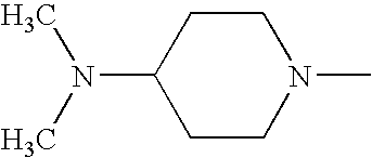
C1CN(C)CCC1N(C)C
